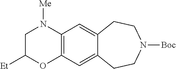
C12=C(C=C3C(=C1)CCN([Boc])CC3)N([Me])CC([Et])O2
